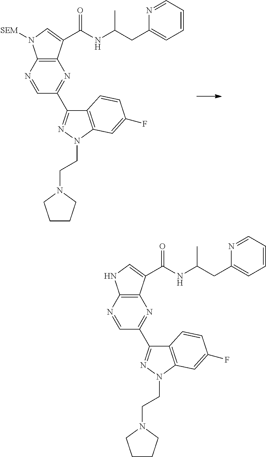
C12=C(N=CC(C3=NN(CCN4CCCC4)C4=C3C=CC(F)=C4)=N1)N([SEM])C=C2C(NC(CC1=CC=CC=N1)C)=O.C12=C(N=CC(C3=NN(CCN4CCCC4)C4=C3C=CC(F)=C4)=N1)NC=C2C(NC(CC1=CC=CC=N1)C)=O
